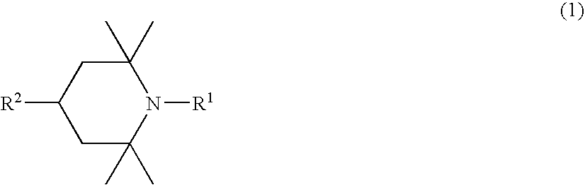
C1C(C)(C)N([R1])C(C)(C)CC1[R2]
